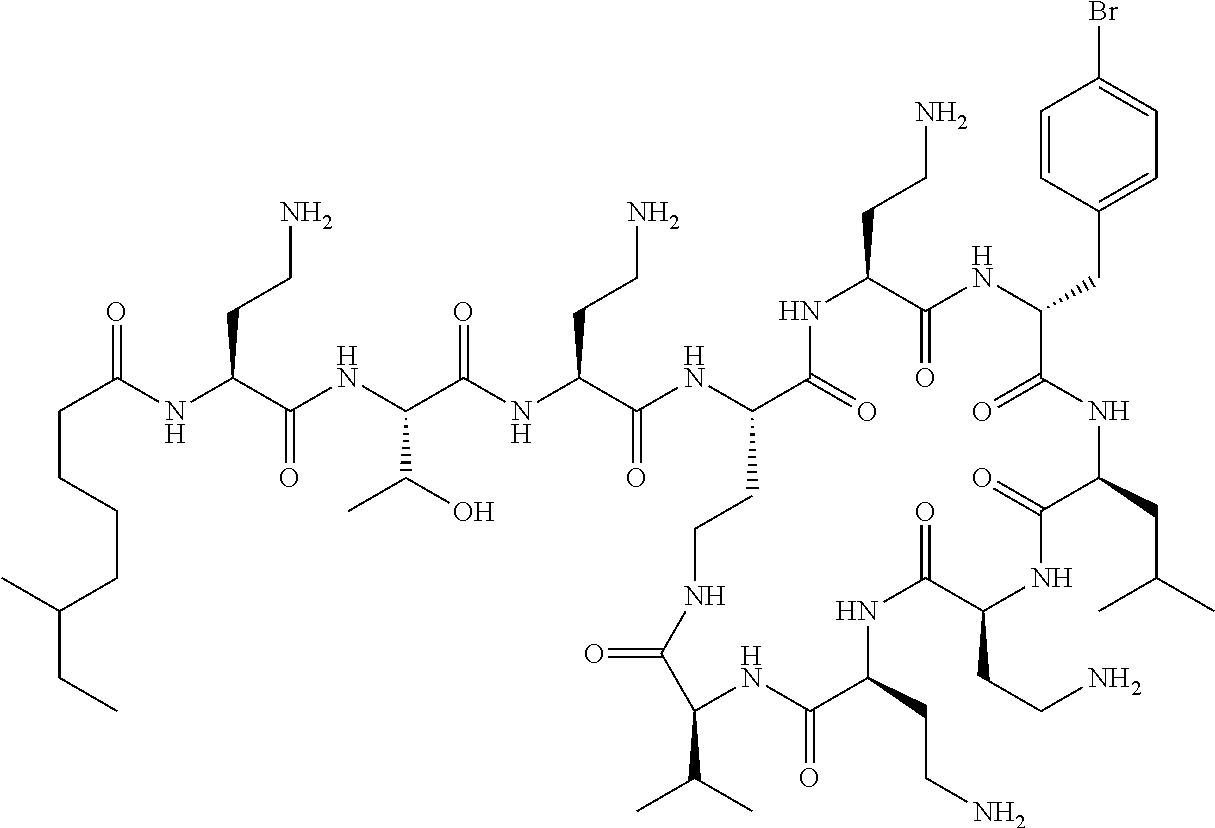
N(C1C(=O)NC(CCN)C(=O)NC(CC2=CC=C(Br)C=C2)C(=O)NC(CC(C)C)C(=O)NC(CCN)C(=O)NC(CCN)C(=O)NC(C(C)C)C(=O)NCC1)C(C(NC(C(NC(C(NC(CCCCC(C)CC)=O)CCN)=O)C(O)C)=O)CCN)=O
